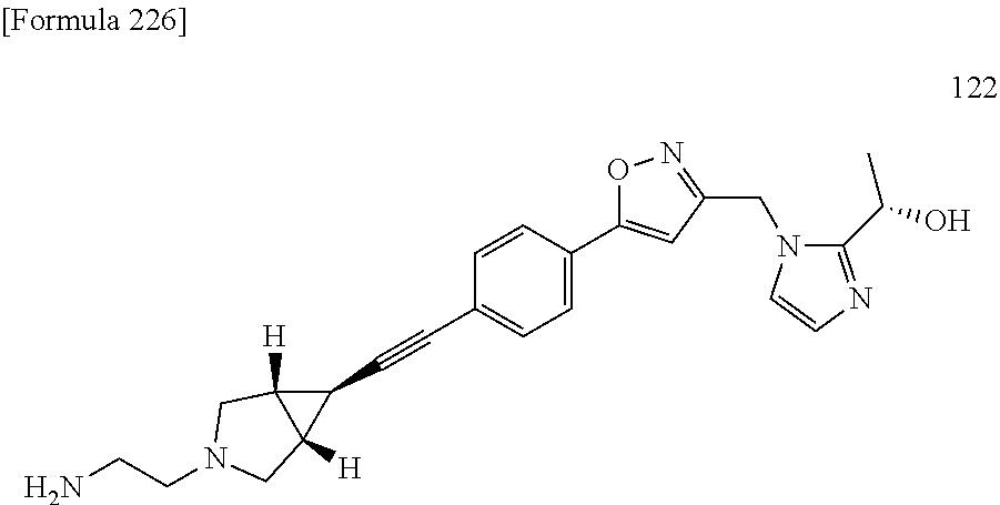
C1=C(C2=CC(CN3C(C(O)C)=NC=C3)=NO2)C=CC(C#CC2C3([H])C2([H])CN(CCN)C3)=C1
